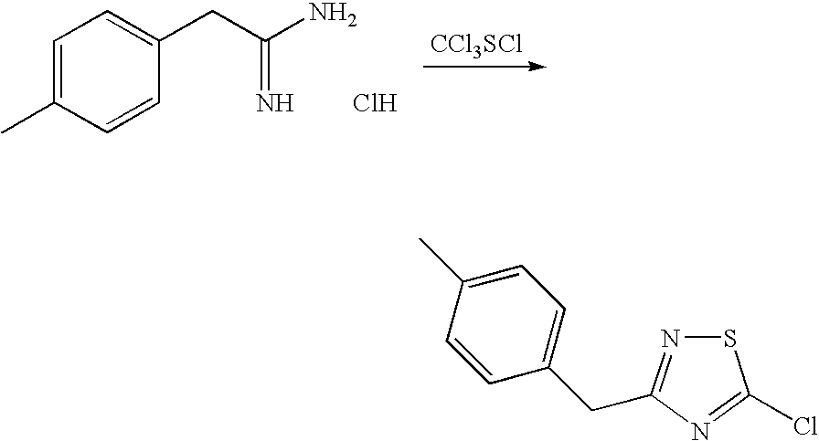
C1=C(C)C=CC(CC(N)=N)=C1.Cl.[CCl3SCl].S1N=C(CC2=CC=C(C)C=C2)N=C1Cl
